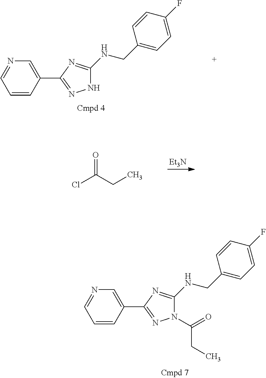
C1=CC(C2=NN(C(=O)CC)C(NCC3=CC=C(F)C=C3)=N2)=CN=C1.[Et3N].O=C(CC)Cl.C1=CC(C2=NNC(NCC3=CC=C(F)C=C3)=N2)=CN=C1
